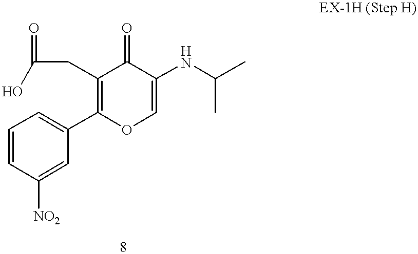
C1(C2=C(CC(O)=O)C(=O)C(NC(C)C)=CO2)=CC=CC([NO2])=C1
